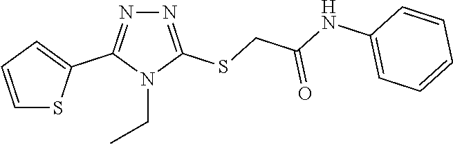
N1=C(SCC(NC2=CC=CC=C2)=O)N(CC)C(C2=CC=CS2)=N1
